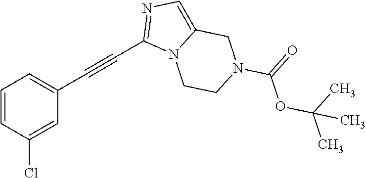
C1=CC(Cl)=CC(C#CC2=NC=C3N2CCN(C(=O)OC(C)(C)C)C3)=C1
